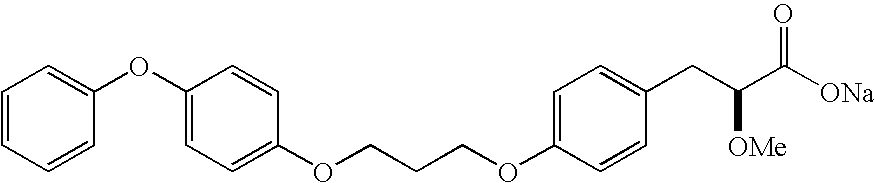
O(C1=CC=C(CC(C([ONa])=O)[OMe])C=C1)CCCOC1=CC=C(OC2=CC=CC=C2)C=C1
